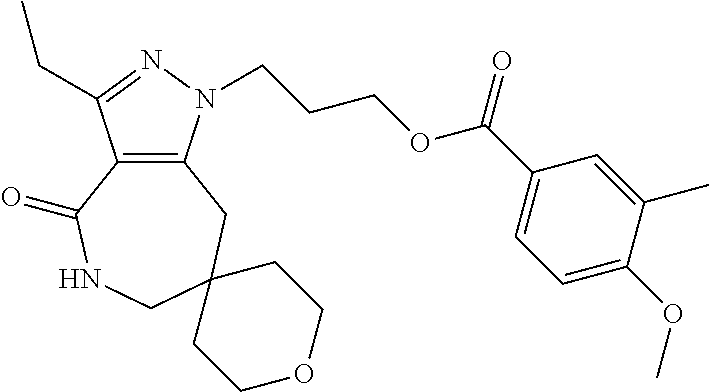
C12=C(N(CCCOC(C3=CC=C(OC)C(C)=C3)=O)N=C1CC)CC1(CNC2=O)CCOCC1
